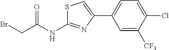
C1=C([CF3])C(Cl)=CC=C1C1=CSC(NC(CBr)=O)=N1
